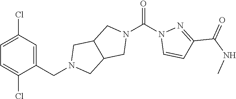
C1=C(Cl)C=C(CN2CC3C(C2)CN(C(=O)N2C=CC(C(NC)=O)=N2)C3)C(Cl)=C1
